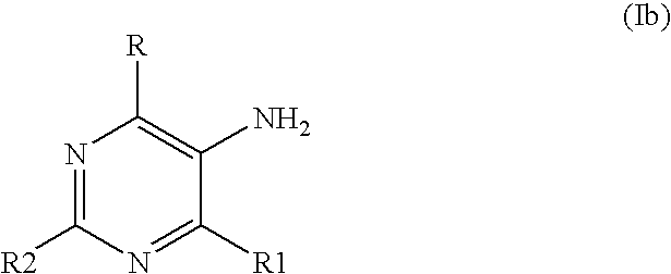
N1=C([R1])C(N)=C([R])N=C1[R2]
